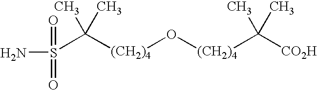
[(CH2)4](O[(CH2)4]C(C)(C)[CO2H])C(C)(C)S(N)(=O)=O
